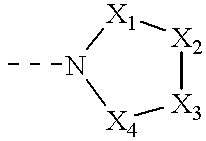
[X4]1[X3][X2][X1]N1C
